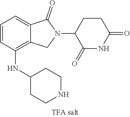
C1=CC(NC2CCNCC2)=C2C(=C1)C(=O)N(C1CCC(=O)NC1=O)C2
